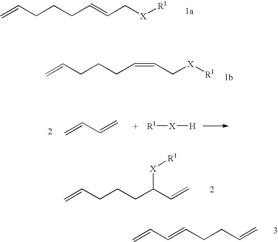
C=CCCCC=CC[X][R1].C=CCCCC=CC[X][R1].C=CC=C.[R1][X][H].C=CCCCC(C=C)[X][R1].C=CC=CCCC=C
